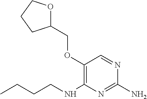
C1(N)=NC(NCCCC)=C(OCC2OCCC2)C=N1
